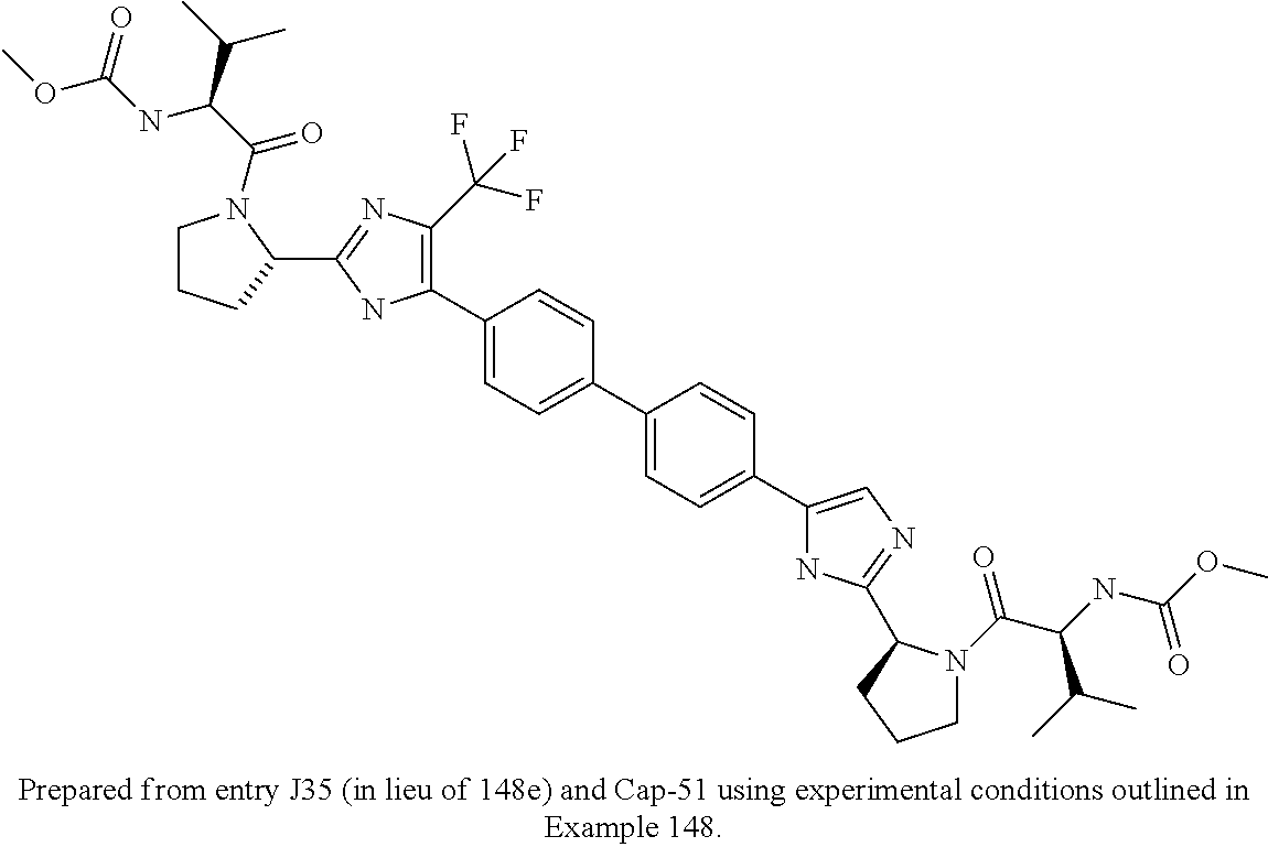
C1(C2=CC=C(C3=CC=C(C4=CN=C(C5N(C(=O)C(C(C)C)NC(=O)OC)CCC5)N4)C=C3)C=C2)=C(C(F)(F)F)N=C(C2N(C(C(NC(=O)OC)C(C)C)=O)CCC2)N1
